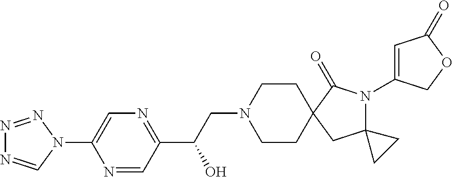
N1=NN(C2=CN=C(C(CN3CCC4(CC3)CC3(N(C5=CC(=O)OC5)C4=O)CC3)O)C=N2)C=N1
